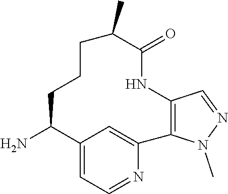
C12=CC=NC(=C1)C1=C(NC(=O)C(C)CCCC2N)C=NN1C
